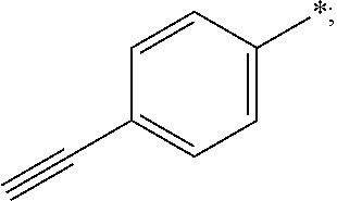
C1(C#C)=CC=C(*)C=C1
